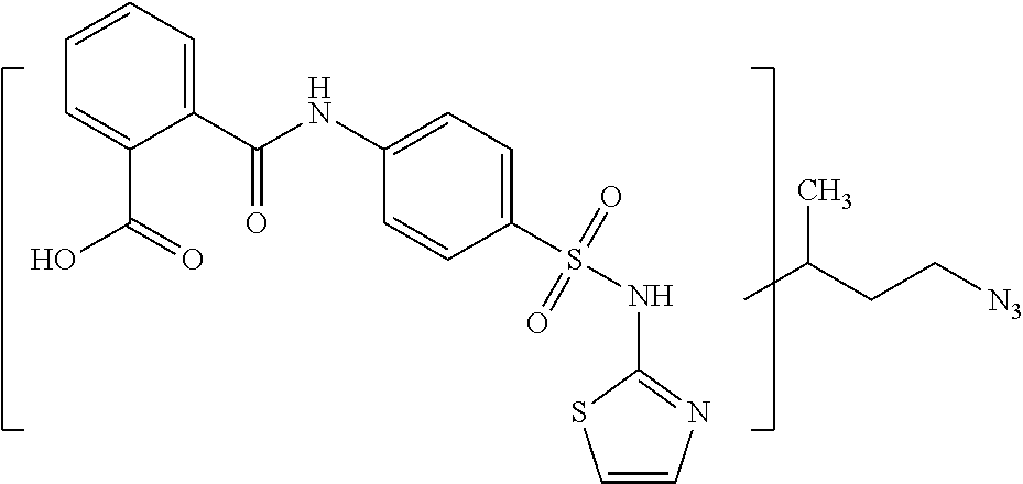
C1=CC=C(C(NC2=CC=C(S(NC3=NC=CS3)(=O)=O)C=C2)=O)C(C(=O)O)=C1.CC(CC[N3])C
